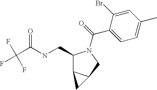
C1(CNC(C(F)(F)F)=O)C2C(CN1C(=O)C1=CC=C(C)C=C1Br)C2
